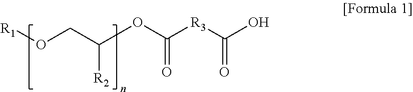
[R1]OCC(OC([R3]C(O)=O)=O)[R2]
